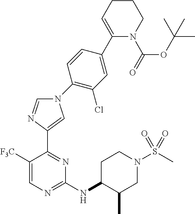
C1(NC2C(C)CN(S(C)(=O)=O)CC2)=NC=C([F3C])C(C2=CN(C3=C(Cl)C=C(C4=CCCCN4C(=O)OC(C)(C)C)C=C3)C=N2)=N1
